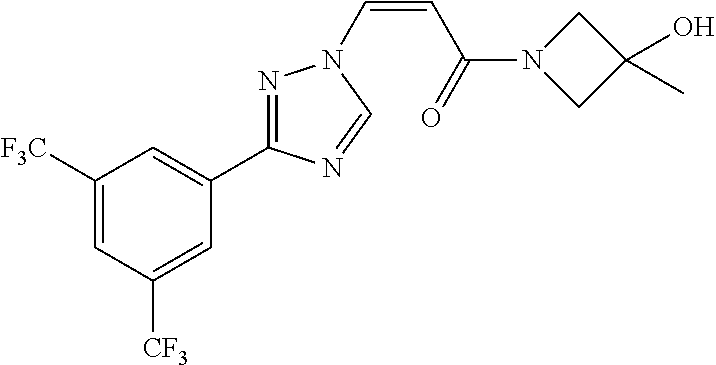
C1([F3C])=CC([CF3])=CC(C2=NN(C=CC(=O)N3CC(O)(C)C3)C=N2)=C1
